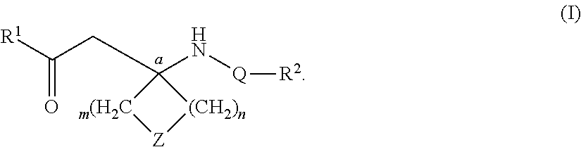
[R1]C(CC1(N[Q][R2])[m(H2C][Z][(CH2)n]1)=O
